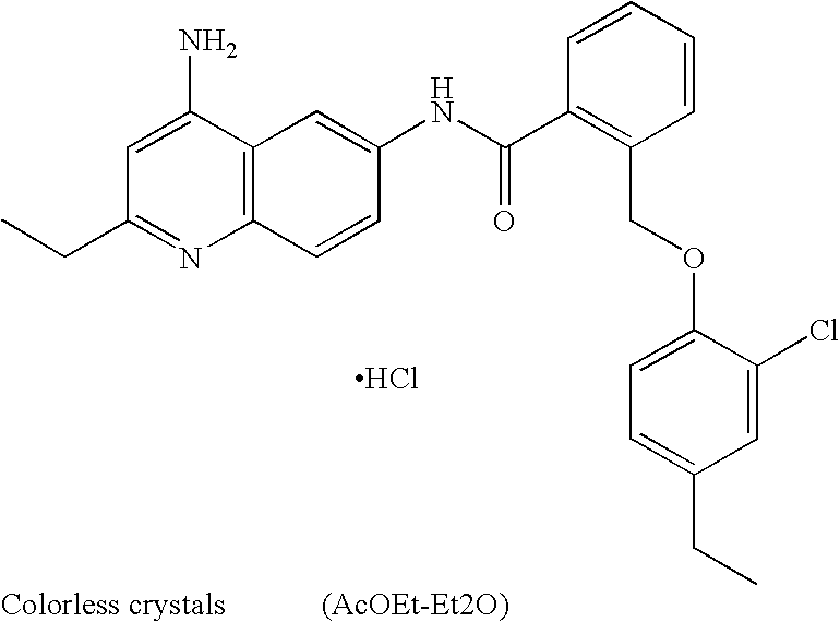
C(C1=NC2=C(C(N)=C1)C=C(NC(C1=C(COC3=CC=C(CC)C=C3Cl)C=CC=C1)=O)C=C2)C.Cl
